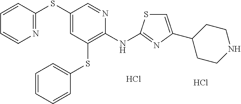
S(C1=CC(SC2=CC=CC=C2)=C(NC2=NC(C3CCNCC3)=CS2)N=C1)C1=NC=CC=C1.Cl.Cl
